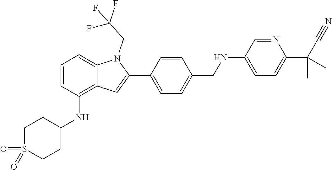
O=S1(=O)CCC(NC2=C3C(=CC=C2)N(CC(F)(F)F)C(C2=CC=C(CNC4=CC=C(C(C)(C)C#N)N=C4)C=C2)=C3)CC1
